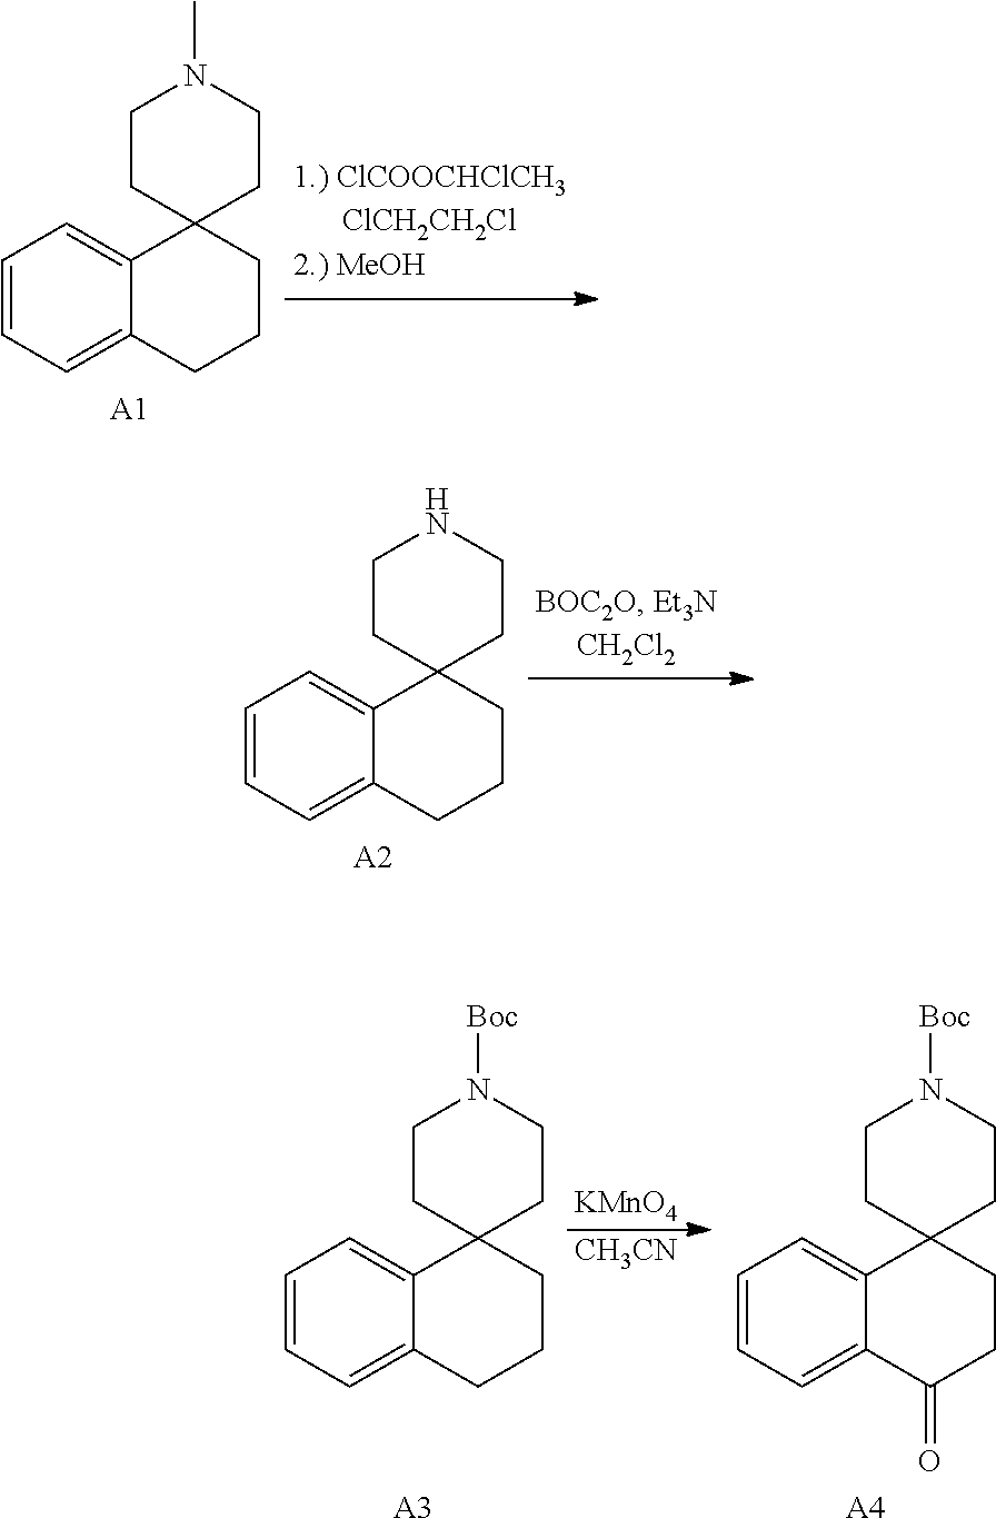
C1=CC=C2C(=C1)C1(CCC2)CCN(C)CC1.[A1].C1=CC=C2C(=C1)C1(CCC2)CCNCC1.[A2].C1=CC=C2C(=C1)C1(CCC2)CCN([Boc])CC1.[A3].[KMnO4].[CH3CN].C1=CC=C2C(=C1)C1(CCC2=O)CCN([Boc])CC1.[A4]
